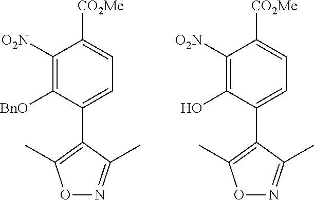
C1=C([CO2Me])C([O2N])=C([BnO])C(C2=C(C)ON=C2C)=C1.C1=C([CO2Me])C([O2N])=C(O)C(C2=C(C)ON=C2C)=C1
